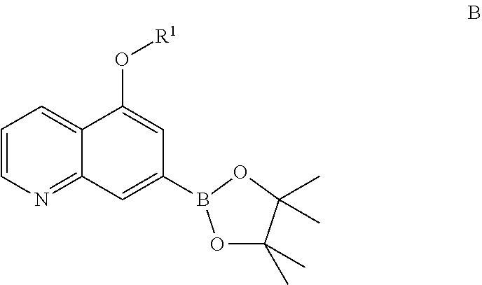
C1=CN=C2C(=C1)C(O[R1])=CC(B1OC(C)(C)C(C)(C)O1)=C2
